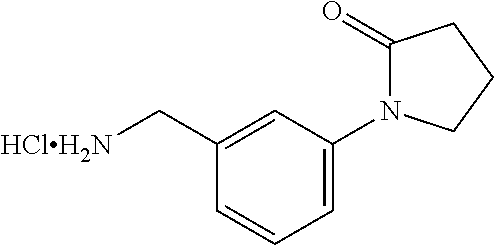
C1=CC=C(N2C(=O)CCC2)C=C1C[HClH2N]
